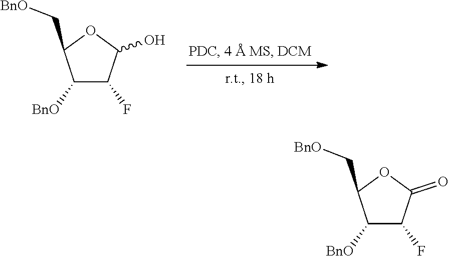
C1([BnO])C(F)C(O)OC1C[BnO].C1([BnO])C(F)C(=O)OC1C[BnO]
